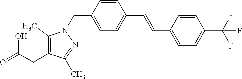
O=C(CC1=C(C)N(CC2=CC=C(C=CC3=CC=C(C(F)(F)F)C=C3)C=C2)N=C1C)O
